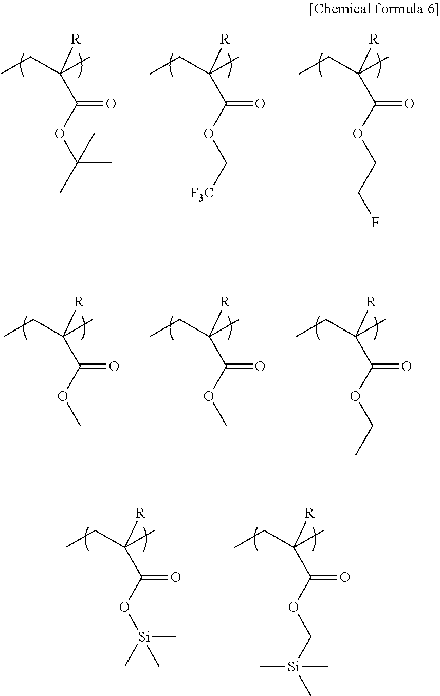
CCC(C)([R])C(OC(C)(C)C)=O.CCC(C)([R])C(OC[F3C])=O.CCC(C)([R])C(OCCF)=O.CCC(C)([R])C(OC)=O.CCC(C)([R])C(OC)=O.CCC(C)([R])C(OCC)=O.CCC(C)([R])C(OC[Si](C)(C)C)=O.CCC(C)([R])C(O[Si](C)(C)C)=O
